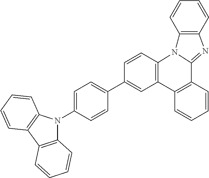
C1=C(N2C3=C(C4=C2C=CC=C4)C=CC=C3)C=CC(C2=CC3=C(C=C2)N2C(=NC4=C2C=CC=C4)C2=C3C=CC=C2)=C1
